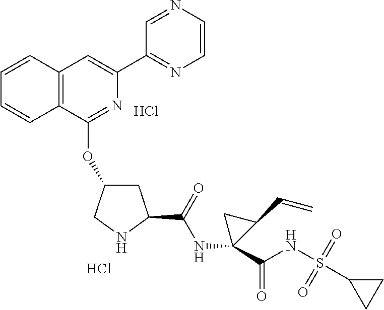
C12=C(C(OC3CC(C(=O)NC4(C(NS(C5CC5)(=O)=O)=O)CC4C=C)NC3)=NC(C3=NC=CN=C3)=C1)C=CC=C2.Cl.Cl
